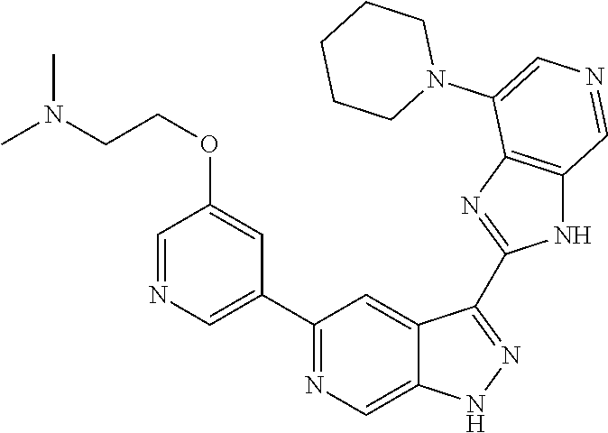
C1(C2=CN=CC(OCCN(C)C)=C2)=NC=C2C(=C1)C(C1=NC3=C(N1)C=NC=C3N1CCCCC1)=NN2
